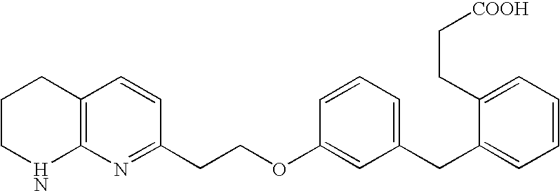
C12=C(N=C(CCOC3=CC(CC4=CC=CC=C4CC[COOH])=CC=C3)C=C1)NCCC2
